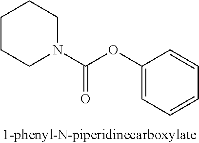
C1(OC(N2CCCCC2)=O)=CC=CC=C1
